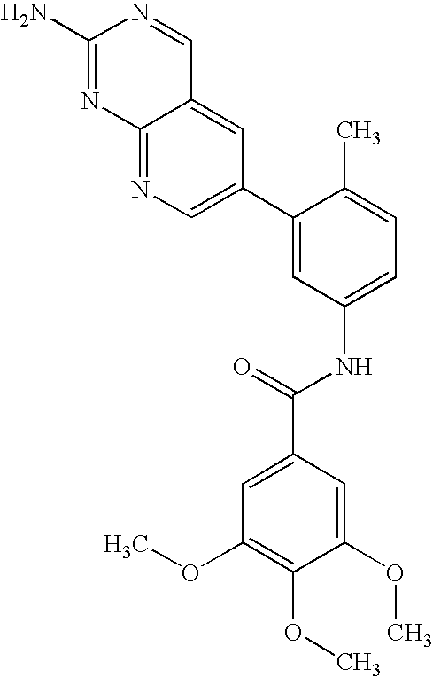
C12=CC(C3=CC(NC(=O)C4=CC(OC)=C(OC)C(OC)=C4)=CC=C3C)=CN=C1N=C(N)N=C2
